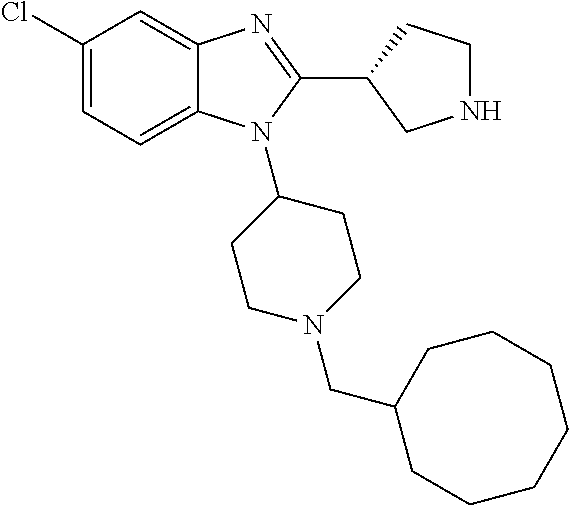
C1(Cl)=CC=C2C(=C1)N=C(C1CNCC1)N2C1CCN(CC2CCCCCCC2)CC1
